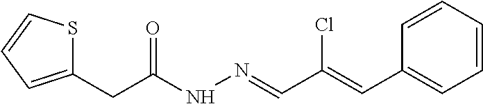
C1(CC(NN=CC(=CC2=CC=CC=C2)Cl)=O)=CC=CS1
